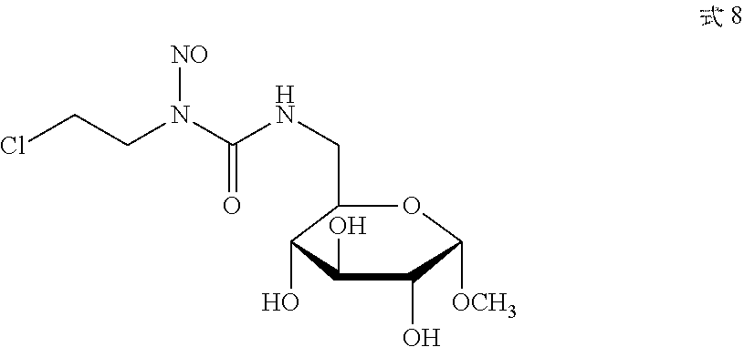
ClCCN(C(NCC1C(O)C(O)C(O)C([OCH3])O1)=O)[NO]
